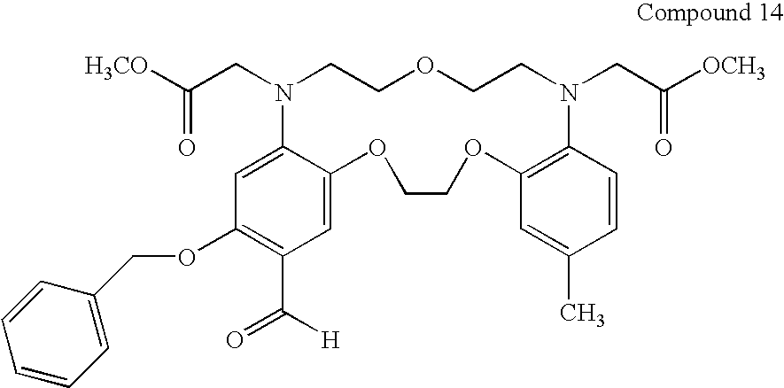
C1=C2C(=CC(C(=O)[H])=C1OCC1=CC=CC=C1)OCCOC1=C(C=CC(C)=C1)N(CC([OCH3])=O)CCOCCN2CC([H3CO])=O
